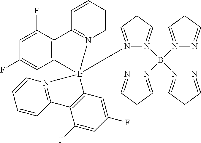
C1=C(F)C2=C(C=C1F)[Ir]13(N4=C(C=CC=C4)C4=C1C=C(F)C=C4F)(N1=C2C=CC=C1)N1=CCC=N1B(N1=CCC=N1)(N1=CCC=N1)N1=CCC=N13
